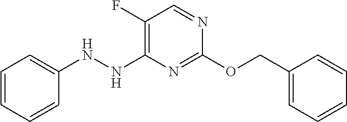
C1(NNC2=C(F)C=NC(OCC3=CC=CC=C3)=N2)=CC=CC=C1
